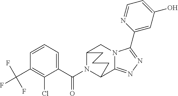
C12N(C(C3=CC=CC(C(F)(F)F)=C3Cl)=O)C(C3=NN=C(C4=CC(O)=CC=N4)N3C1)CCC2
